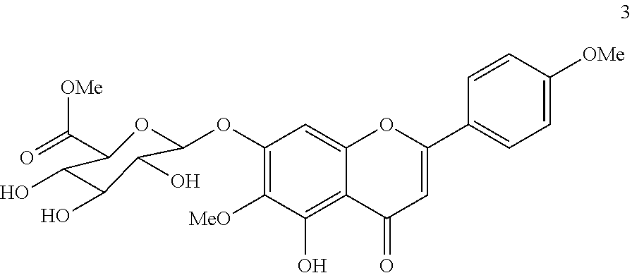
C1(OC2OC(C(=O)[OMe])C(O)C(O)C2O)=C([MeO])C(O)=C2C(=C1)OC(C1=CC=C([OMe])C=C1)=CC2=O
